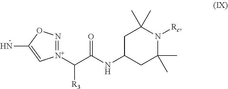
C1C(NC(C([R3])[N+]2=NOC(N)=C2)=O)CC(C)(C)N([Rc])C1(C)C
